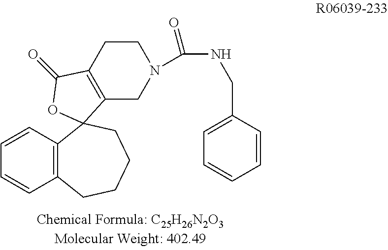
C1C2=C(CN(C(NCC3=CC=CC=C3)=O)C1)C1(OC2=O)C2=C(C=CC=C2)CCCC1
